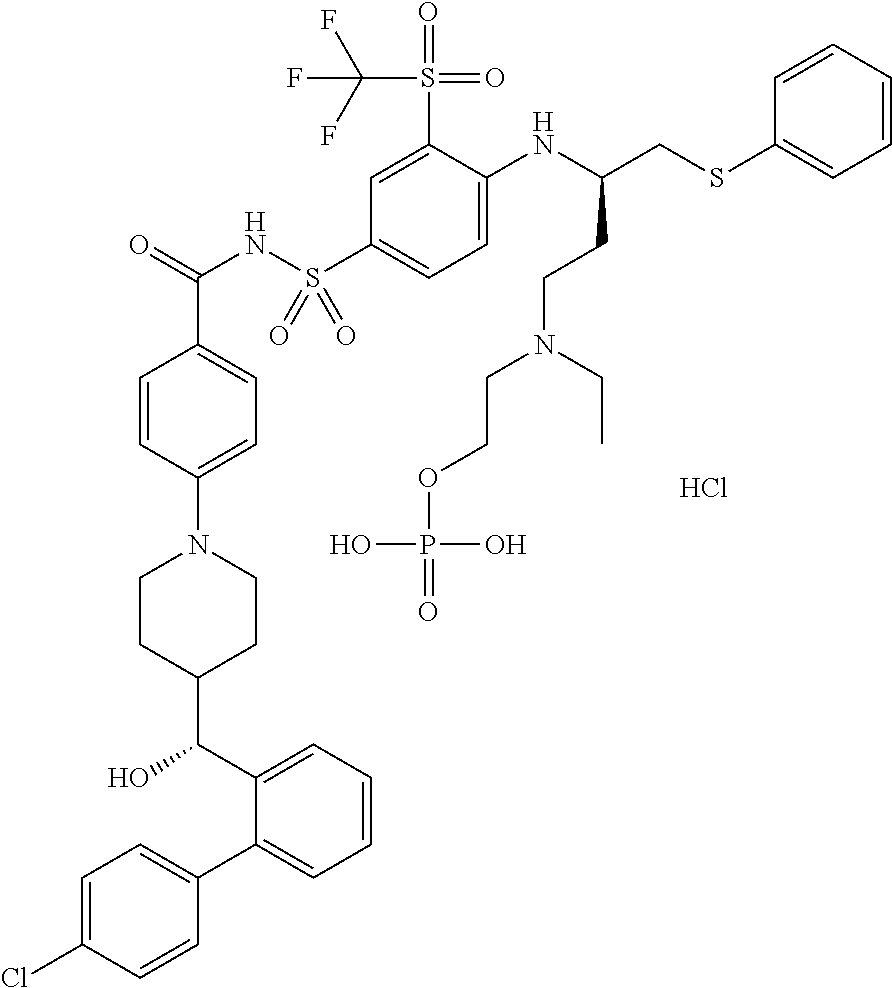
C1=C(Cl)C=CC(C2=CC=CC=C2C(O)C2CCN(C3=CC=C(C(=O)NS(C4=CC=C(NC(CSC5=CC=CC=C5)CCN(CC)CCOP(O)(O)=O)C(S(C(F)(F)F)(=O)=O)=C4)(=O)=O)C=C3)CC2)=C1.Cl
